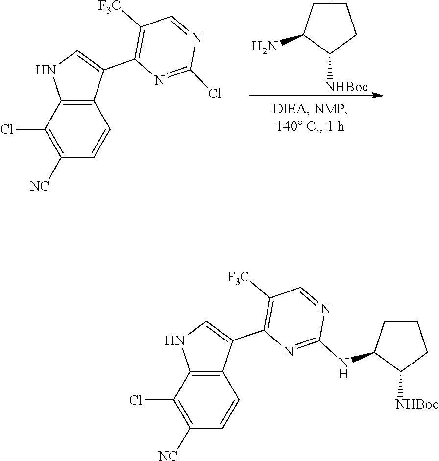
C1(Cl)=NC(C2=CNC3=C2C=CC([NC])=C3Cl)=C([F3C])C=N1.C1C(N)C([NHBoc])CC1.C1(NC2CCCC2[NHBoc])=NC(C2=CNC3=C2C=CC([NC])=C3Cl)=C([F3C])C=N1
